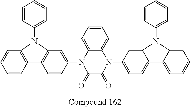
C1=CC=C2C(=C1)N(C1=CC=C3C(=C1)N(C1=CC=CC=C1)C1=CC=CC=C31)C(=O)C(=O)N2C1=CC2=C(C=C1)C1=C(C=CC=C1)N2C1=CC=CC=C1
